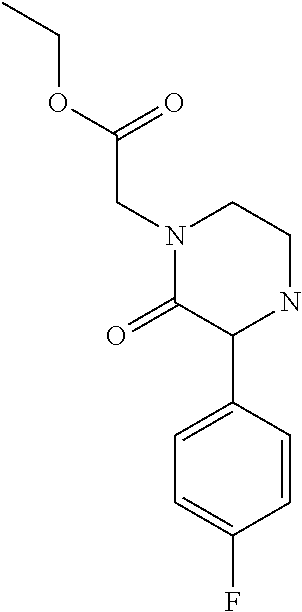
CCOC(=O)CN1C(=O)C(C2=CC=C(F)C=C2)NCC1
